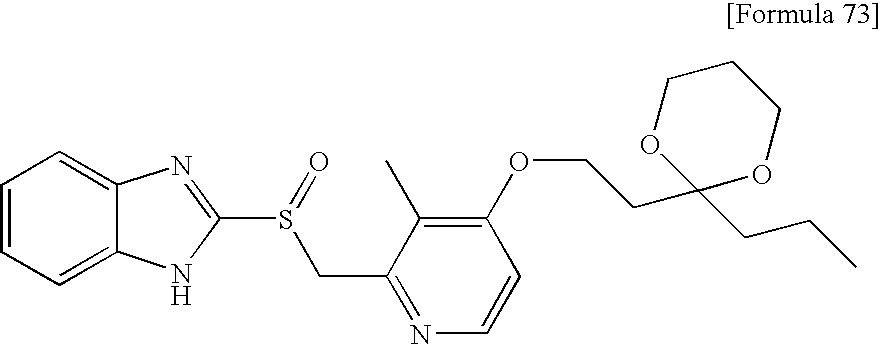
C1(OCCC2(CCC)OCCCO2)=C(C)C(CS(C2=NC3=CC=CC=C3N2)=O)=NC=C1
